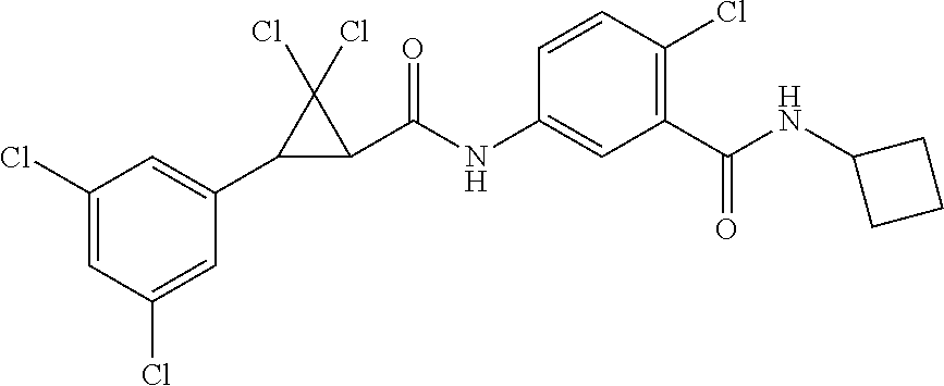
C1(Cl)=CC(Cl)=CC(C2C(C(NC3=CC(C(NC4CCC4)=O)=C(Cl)C=C3)=O)C2(Cl)Cl)=C1
